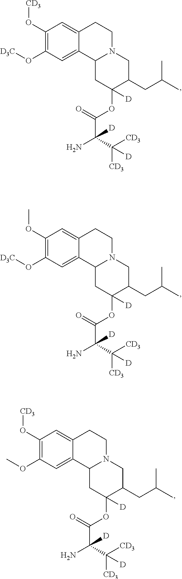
C1(O[CD3])=C(O[D3C])C=C2C(=C1)CCN1C2CC(OC(C(N)(C([CD3])([CD3])[D])[D])=O)([D])C(CC(C)C)C1.C1(OC)=C(O[D3C])C=C2C(=C1)CCN1C2CC(OC(C(N)(C([CD3])([CD3])[D])[D])=O)([D])C(CC(C)C)C1.C1(O[CD3])=C(OC)C=C2C(=C1)CCN1C2CC(OC(C(N)(C([CD3])([CD3])[D])[D])=O)([D])C(CC(C)C)C1
